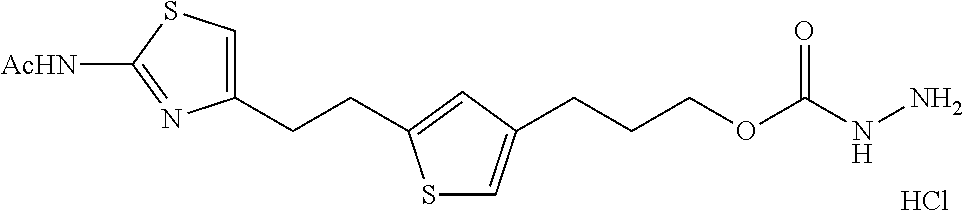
Cl.C1(CCC2=CC(CCCOC(NN)=O)=CS2)=CSC([AcHN])=N1
